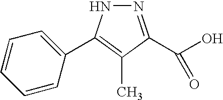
N1N=C(C(O)=O)C(C)=C1C1=CC=CC=C1
